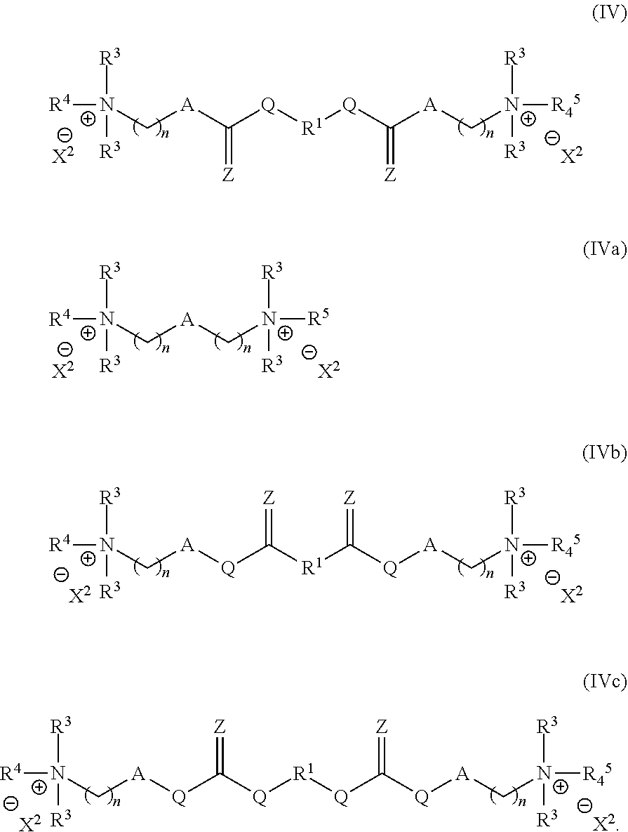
[X2].[R4][N+]([R3])([R3])C[A]C([Q][R1][Q]C([A]C[N+]([R45])([R3])[R3])=[Z])=[Z].[X2].[X2].[R4][N+]([R3])([R3])C[A]C[N+]([R5])([R3])[R3].[X2].[X2].[Q](C([R1]C([Q][A]C[N+]([R45])([R3])[R3])=[Z])=[Z])[A]C[N+]([R4])([R3])[R3].[X2].[X2].[Q](C([Q][R1][Q]C([Q][A]C[N+]([R45])([R3])[R3])=[Z])=[Z])[A]C[N+]([R4])([R3])[R3].[X2]
